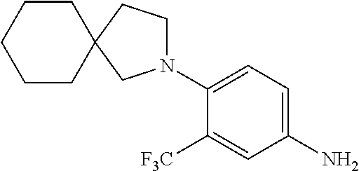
C1(N)=CC=C(N2CCC3(C2)CCCCC3)C([F3C])=C1
